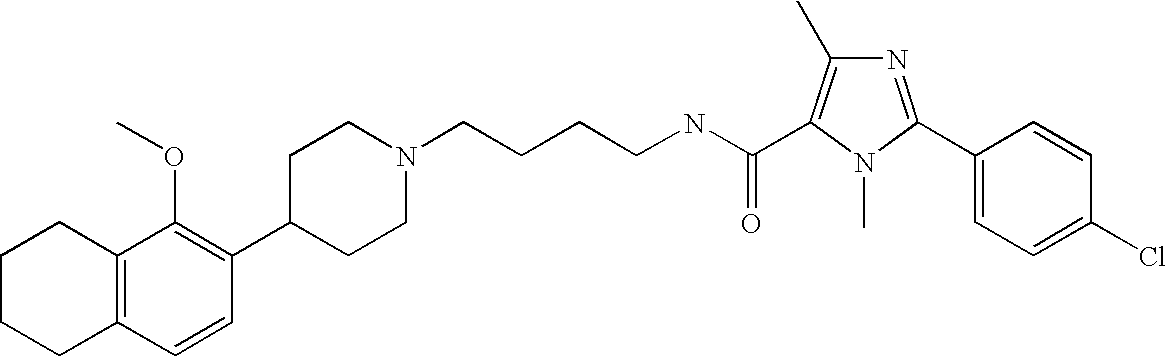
C1(C2=C(OC)C3=C(C=C2)CCCC3)CCN(CCCCNC(=O)C2=C(C)N=C(C3=CC=C(Cl)C=C3)N2C)CC1
